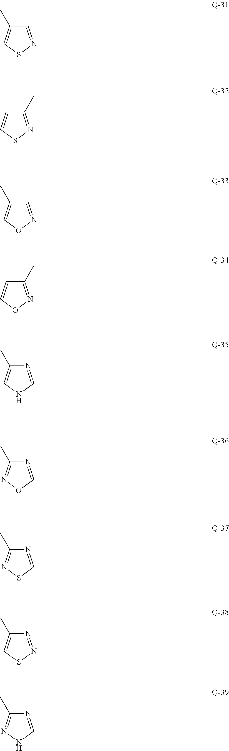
C1=NSC=C1C.C1(C)=NSC=C1.C1=NOC=C1C.C1(C)=NOC=C1.C1(C)=CNC=N1.C1(C)=NOC=N1.C1(C)=NSC=N1.C1(C)=CSN=N1.C1(C)=NNC=N1
